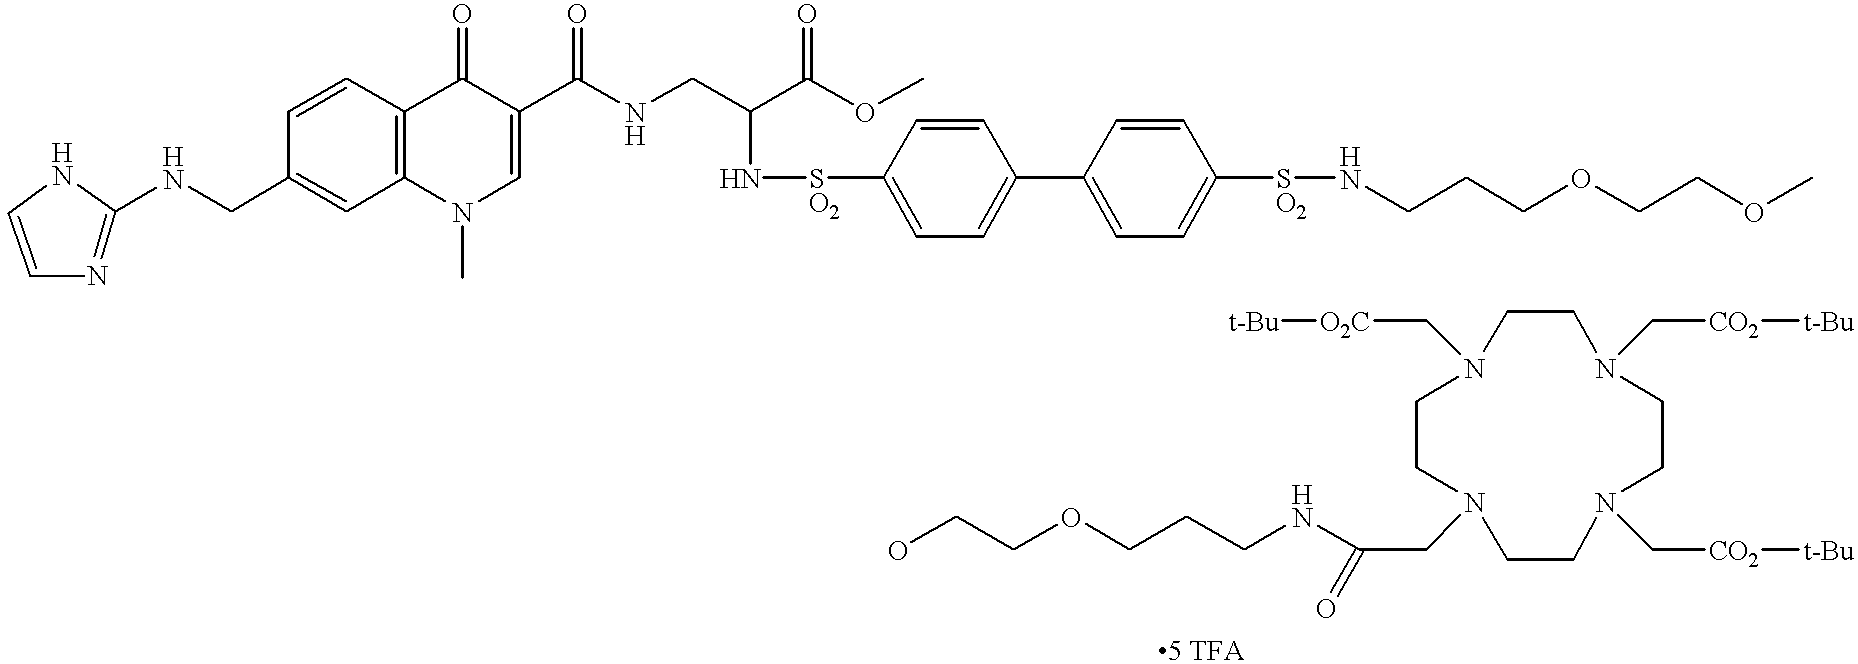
C1=CN=C(NCC2=CC3=C(C=C2)C(=O)C(C(NCC(C(OC)=O)N[SO2]C2=CC=C(C4=CC=C([SO2]NCCCOCCOC)C=C4)C=C2)=O)=CN3C)N1.OCCOCCCNC(CN1CCN(C[CO2][t-Bu])CCN(C[CO2][t-Bu])CCN(C[O2C][t-Bu])CC1)=O
